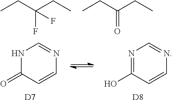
N1C(=O)C=CN=C1.[D7].N1=C(O)C=CN=C1.[D8].CCC(CC)(F)F.CCC(CC)=O
